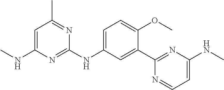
C1=C(NC)N=C(NC2=CC=C(OC)C(C3=NC(NC)=CC=N3)=C2)N=C1C
